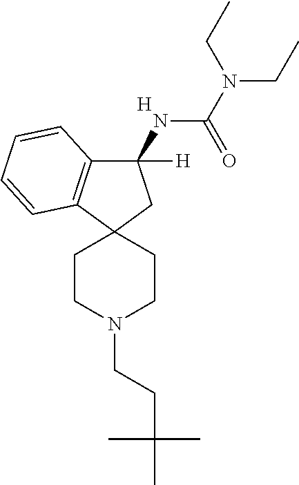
C1(NC(N(CC)CC)=O)([H])C2=C(C3(C1)CCN(CCC(C)(C)C)CC3)C=CC=C2.[H]
